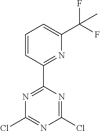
C1(Cl)=NC(C2=NC(C(F)(F)C)=CC=C2)=NC(Cl)=N1
